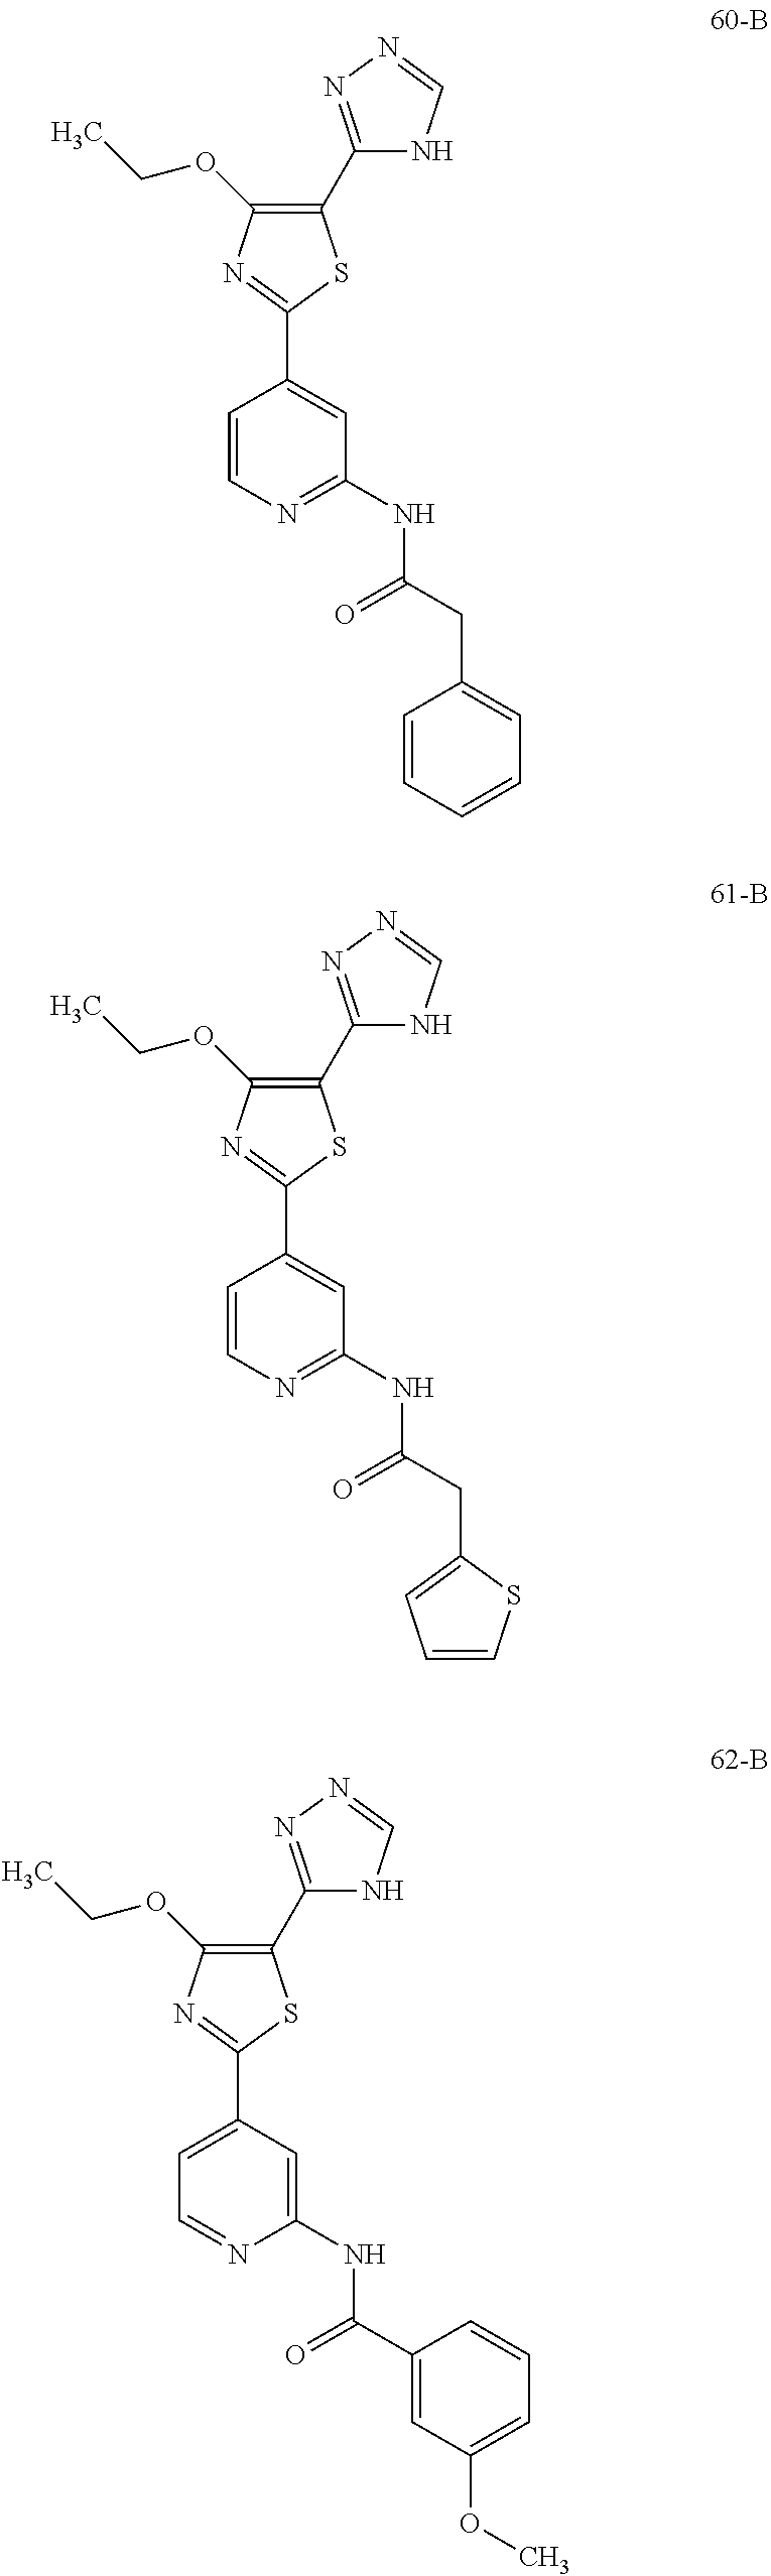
C1(C2=NN=CN2)=C(OCC)N=C(C2=CC(NC(=O)CC3=CC=CC=C3)=NC=C2)S1.C1(C2=NN=CN2)=C(OCC)N=C(C2=CC(NC(=O)CC3=CC=CS3)=NC=C2)S1.C1(C2=NN=CN2)=C(OCC)N=C(C2=CC=NC(NC(=O)C3=CC(OC)=CC=C3)=C2)S1
